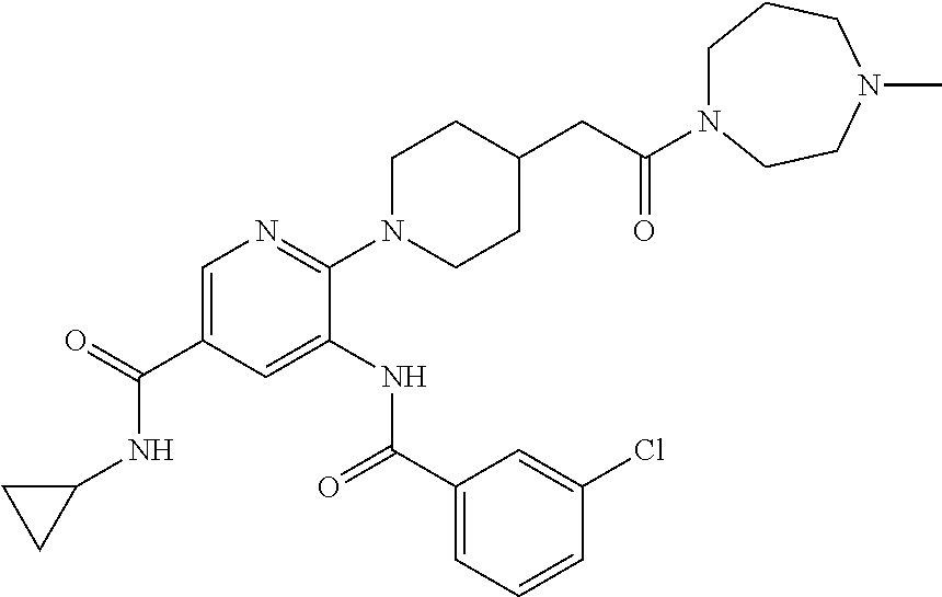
C1=C(C(=O)NC2CC2)C=C(NC(C2=CC=CC(Cl)=C2)=O)C(N2CCC(CC(=O)N3CCCN(C)CC3)CC2)=N1
